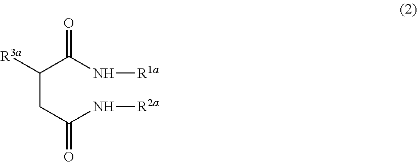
C(CC(N[R2a])=O)(C(N[R1a])=O)[R3a]
